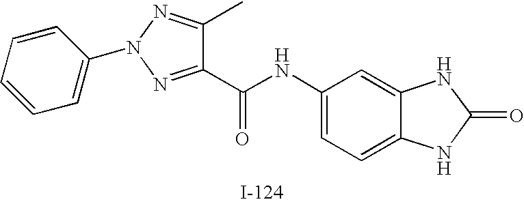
C1=CC=CC(N2N=C(C)C(C(NC3=CC=C4C(=C3)NC(=O)N4)=O)=N2)=C1
